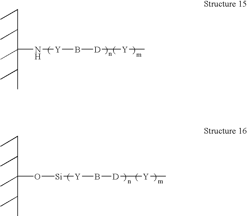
C(C(C)C(C)(C(C)C)N[Y]B[D][Y]C)C.C(C(C)C(C)(C(C)C)O[Si][Y]B[D][Y]C)C
